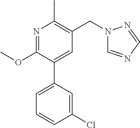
C1(OC)=NC(C)=C(CN2C=NC=N2)C=C1C1=CC=CC(Cl)=C1
